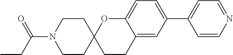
C1=C(C2=CC=C3C(=C2)CCC2(O3)CCN(C(CC)=O)CC2)C=CN=C1
